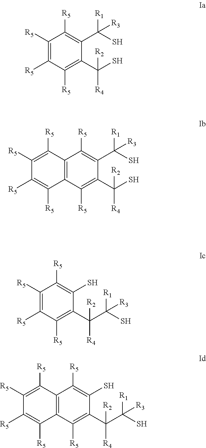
C1([R5])=C([R5])C([R5])=C(C(S)([R4])[R2])C(C(S)([R1])[R3])=C1[R5].C1([R5])=C([R5])C2=C(C([R5])=C1[R5])C([R5])=C(C(S)([R4])[R2])C(C(S)([R1])[R3])=C2[R5].C1([R5])=C([R5])C([R5])=C(C(C(S)([R1])[R3])([R4])[R2])C(S)=C1[R5].C1([R5])=C([R5])C2=C(C([R5])=C1[R5])C([R5])=C(C(C(S)([R1])[R3])([R4])[R2])C(S)=C2[R5]
